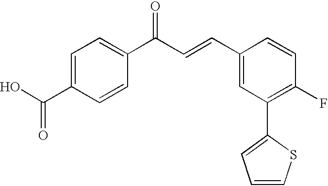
C(C1=CC=C(C(C=CC2=CC(C3=CC=CS3)=C(F)C=C2)=O)C=C1)(O)=O
